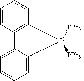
C12=CC=CC=C1[Ir](Cl)([PPh3])([PPh3])C1=C2C=CC=C1
